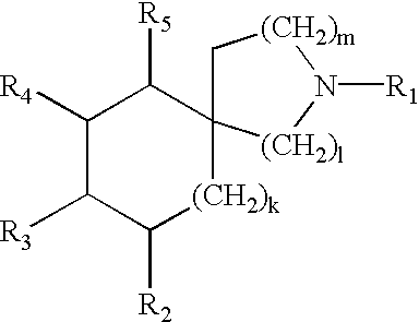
C1([R4])C([R3])C([R2])[(CH2)k]C2(C1[R5])C[(CH2)m]N([R1])[(CH2)l]2
